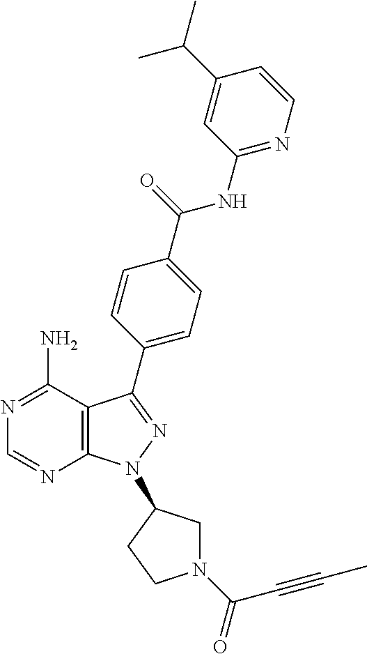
C12=C(C(N)=NC=N1)C(C1=CC=C(C(NC3=NC=CC(C(C)C)=C3)=O)C=C1)=NN2C1CN(C(=O)C#CC)CC1
